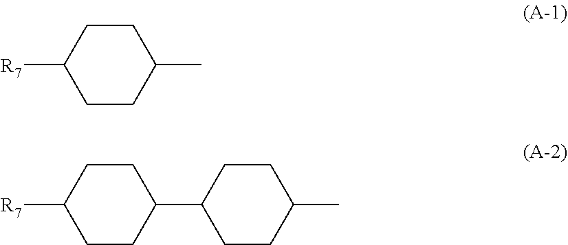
[R7]C1CCC(C)CC1.[R7]C1CCC(C2CCC(C)CC2)CC1
